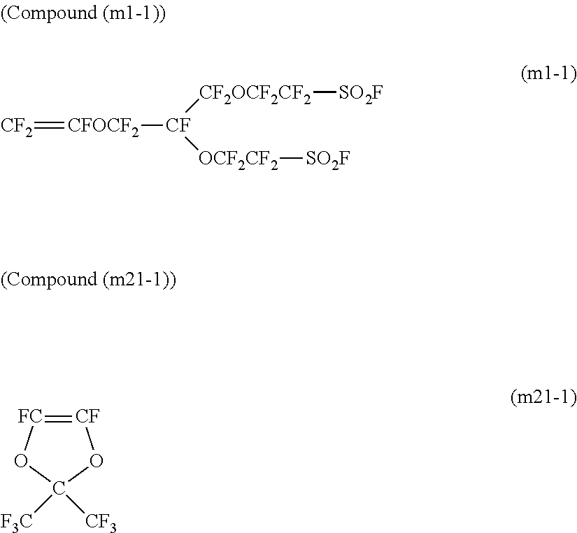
[CF2]=[CFOCF2][CF]([CF2OCF2CF2][SO2F])[OCF2CF2][SO2F].[CF]1=[FC]OC([CF3])([F3C])O1
